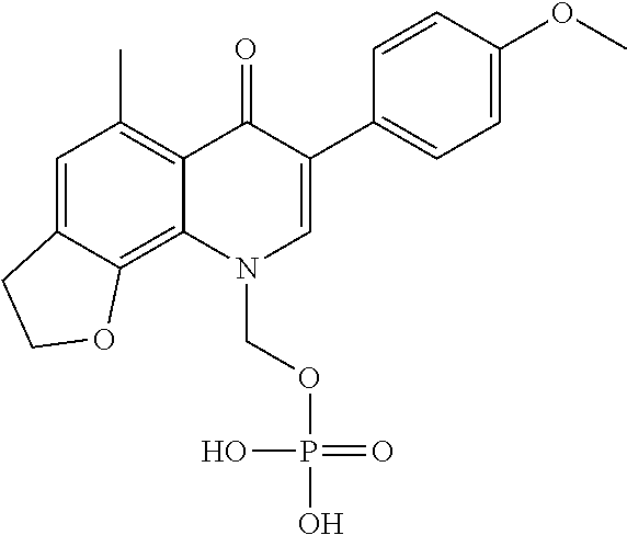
C1=C2C(=C3C(=C1C)C(=O)C(C1=CC=C(OC)C=C1)=CN3COP(=O)(O)O)OCC2
